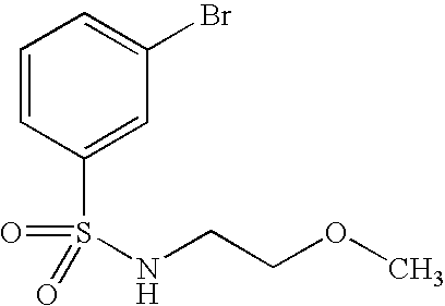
C1=CC(S(=O)(=O)NCCOC)=CC(Br)=C1
